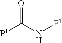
[P1]C(N[F1])=O
